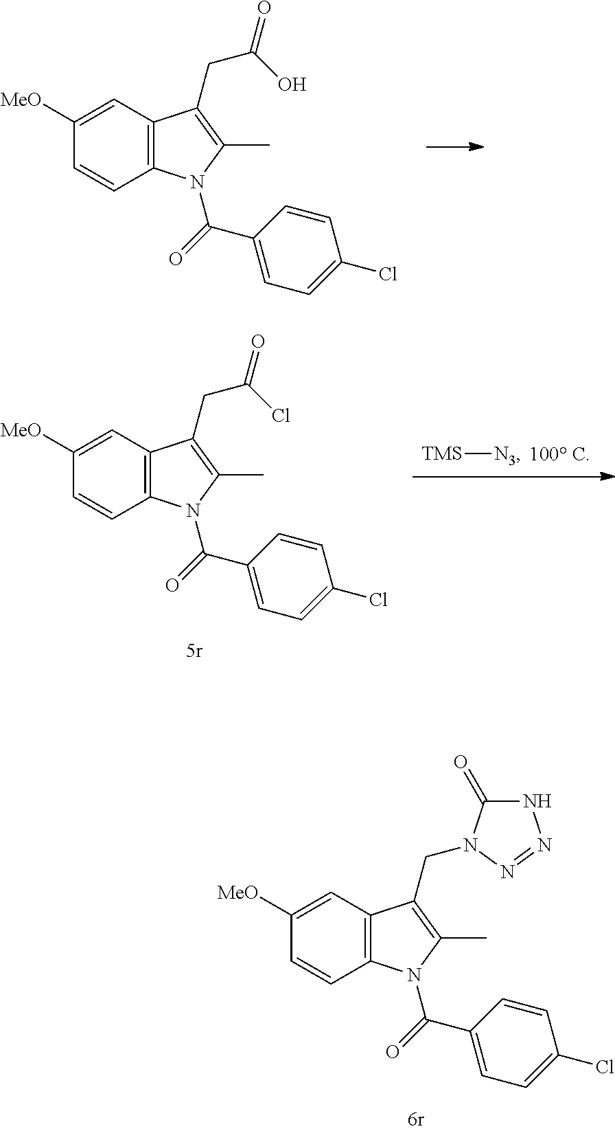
C1=CC2=C(C=C1[MeO])C(CC(O)=O)=C(C)N2C(=O)C1=CC=C(Cl)C=C1.[TMS][N3].C1=CC2=C(C=C1[MeO])C(CC(Cl)=O)=C(C)N2C(=O)C1=CC=C(Cl)C=C1.C1=CC2=C(C=C1[MeO])C(CN1C(=O)NN=N1)=C(C)N2C(=O)C1=CC=C(Cl)C=C1
